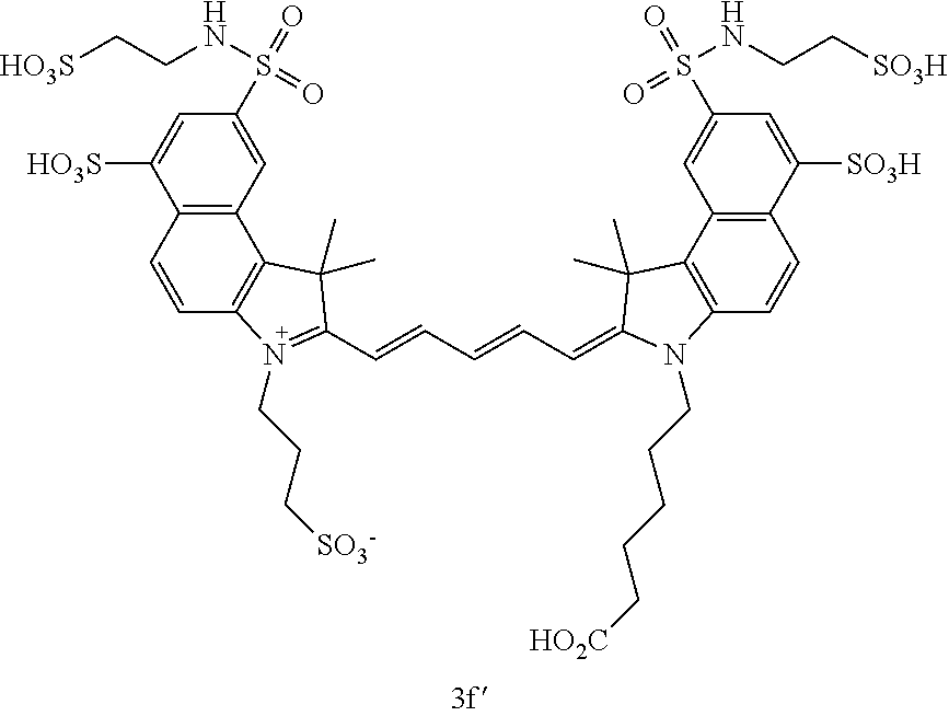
C12=C(C=C(S(=O)(=O)NCC[HO3S])C=C1[HO3S])C1=C(C=C2)N(CCC[SO3-])=C(C=CC=CC=C2N(CCCCC[HO2C])C3=C(C4=C(C([SO3H])=CC(S(=O)(=O)NCC[SO3H])=C4)C=C3)C2(C)C)C1(C)C
